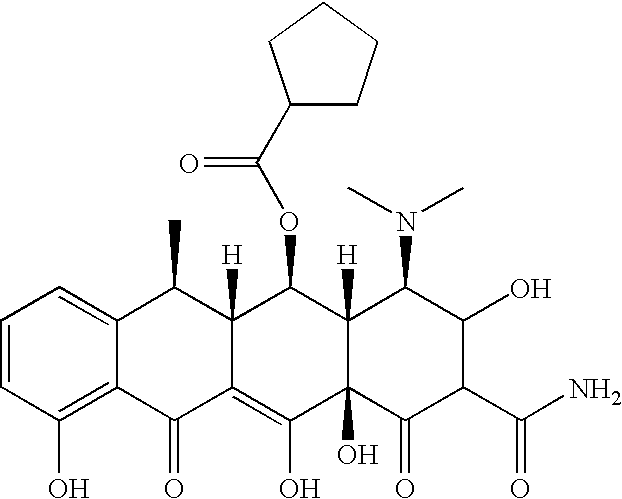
C1=CC(O)=C2C(=C1)C(C)C1([H])C(=C(O)C3(O)C([H])(C1OC(C1CCCC1)=O)C(N(C)C)C(O)C(C(N)=O)C3=O)C2=O
